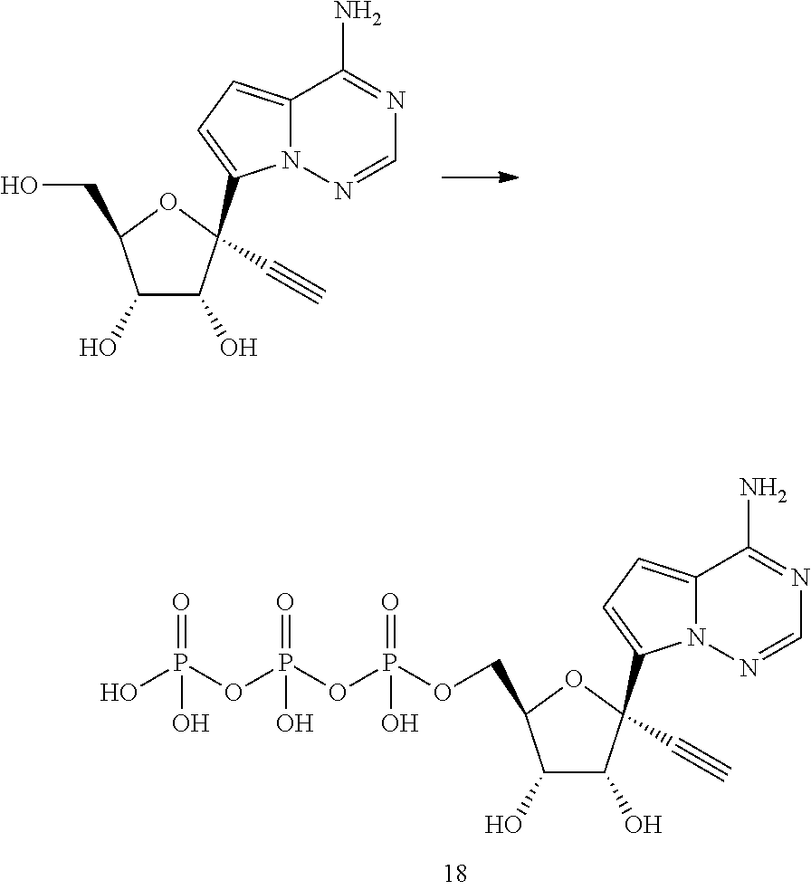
C1(O)C(O)C(C#C)(C2=CC=C3N2N=CN=C3N)OC1CO.C1(O)C(O)C(C#C)(C2=CC=C3N2N=CN=C3N)OC1COP(=O)(O)OP(=O)(O)OP(O)(=O)O
